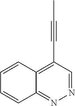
C12=C(C#CC)C=NN=C1C=CC=C2
